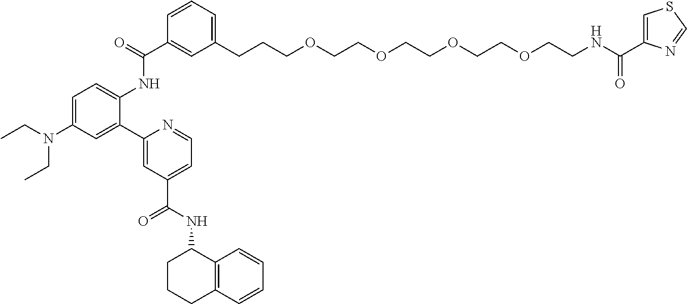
C1(CCCOCCOCCOCCOCCNC(C2=CSC=N2)=O)=CC=CC(C(=O)NC2=CC=C(N(CC)CC)C=C2C2=CC(C(=O)NC3CCCC4=C3C=CC=C4)=CC=N2)=C1
